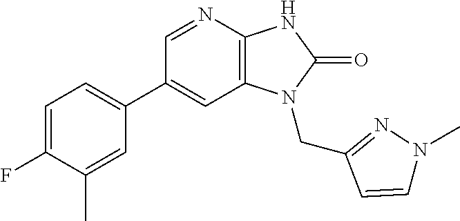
C1(C2=CC=C(F)C(C)=C2)=CC2=C(N=C1)NC(=O)N2CC1=NN(C)C=C1
